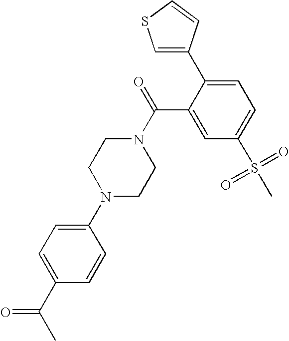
O=C(C1=CC=C(N2CCN(C(C3=CC(S(C)(=O)=O)=CC=C3C3=CSC=C3)=O)CC2)C=C1)C
